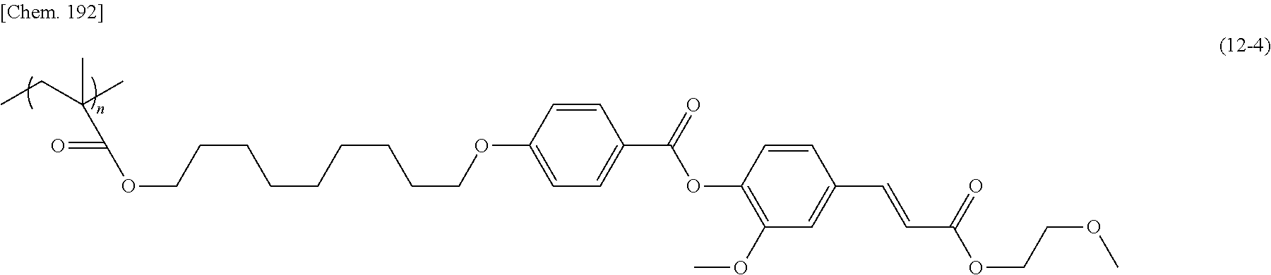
C(CCOC(=O)C(C)(CC)C)CCCCCCOC1=CC=C(C(=O)OC2=C(OC)C=C(C=CC(OCCOC)=O)C=C2)C=C1
